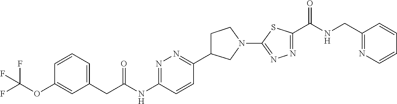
C1=CC=C(CC(NC2=NN=C(C3CCN(C4=NN=C(C(NCC5=NC=CC=C5)=O)S4)C3)C=C2)=O)C=C1OC(F)(F)F
